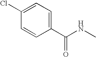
C1=C(Cl)C=CC(C(NC)=O)=C1
